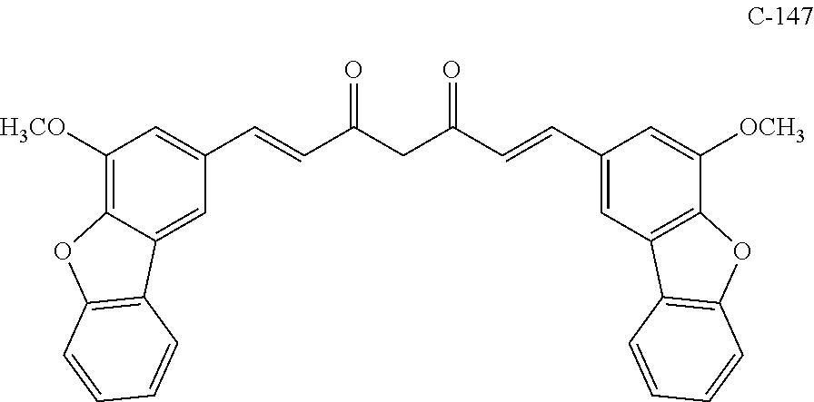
C1([H3CO])=C2C(=CC(C=CC(CC(=O)C=CC3=CC4=C(C([OCH3])=C3)OC3=C4C=CC=C3)=O)=C1)C1=C(O2)C=CC=C1
